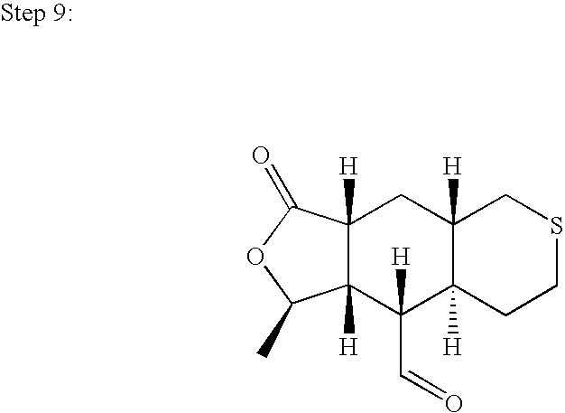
C12([H])C([H])(CCSC1)C(C=O)([H])C1([H])C([H])(C2)C(=O)OC1C
